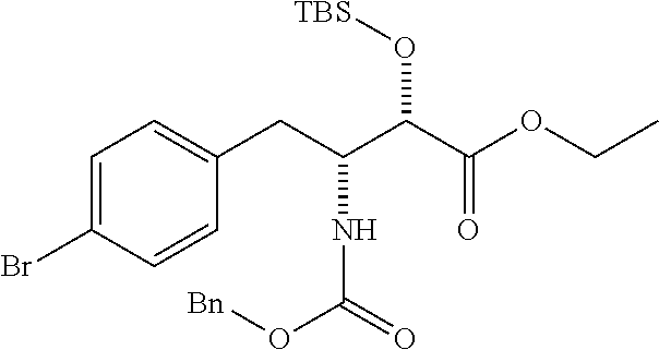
C1=C(Br)C=CC(CC(C(C(OCC)=O)O[TBS])NC(O[Bn])=O)=C1
